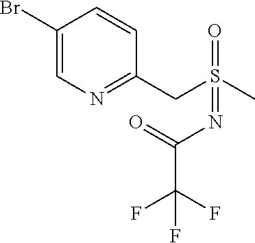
C1(Br)=CN=C(CS(C)(=O)=NC(=O)C(F)(F)F)C=C1
